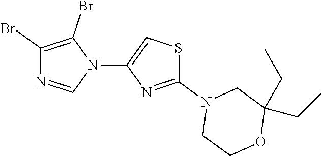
C1(Br)=C(Br)N(C2=CSC(N3CCOC(CC)(CC)C3)=N2)C=N1
